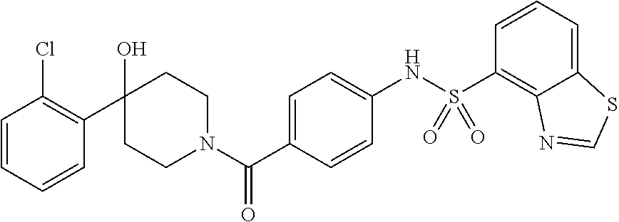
C1(O)(C2=C(Cl)C=CC=C2)CCN(C(C2=CC=C(NS(C3=C4C(=CC=C3)SC=N4)(=O)=O)C=C2)=O)CC1
